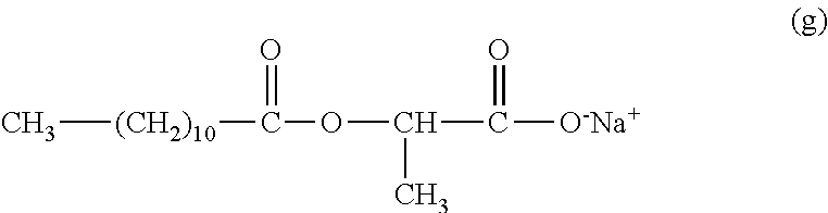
C[(CH2)10]C(OC(C([O-Na+])=O)C)=O
